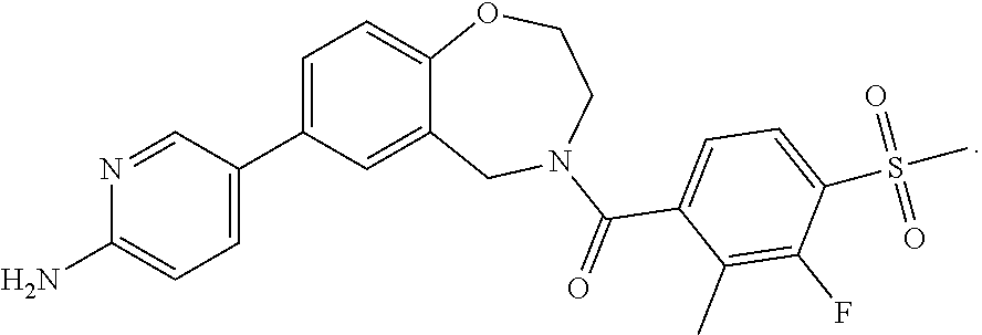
N1=CC(C2=CC=C3C(=C2)CN(C(=O)C2=CC=C(S(C)(=O)=O)C(F)=C2C)CCO3)=CC=C1N
